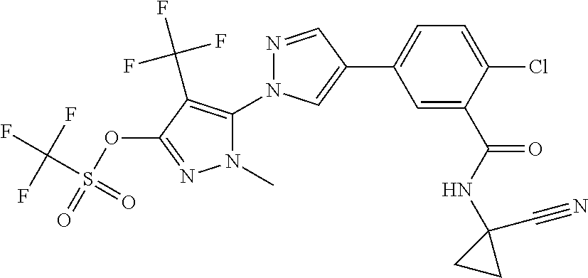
N1=CC(C2=CC=C(Cl)C(C(NC3(C#N)CC3)=O)=C2)=CN1C1=C(C(F)(F)F)C(OS(=O)(C(F)(F)F)=O)=NN1C
